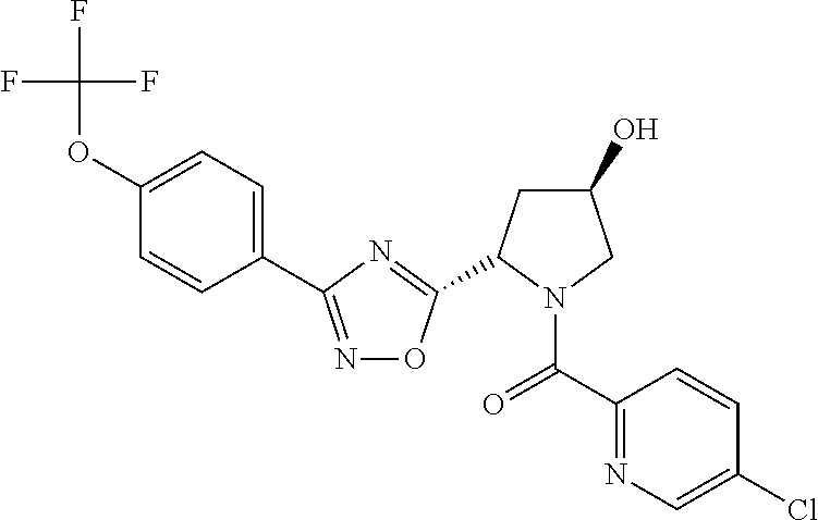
C1=C(OC(F)(F)F)C=CC(C2=NOC(C3CC(O)CN3C(C3=NC=C(Cl)C=C3)=O)=N2)=C1
